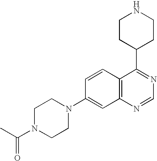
C12=C(N=CN=C1C1CCNCC1)C=C(N1CCN(C(C)=O)CC1)C=C2
